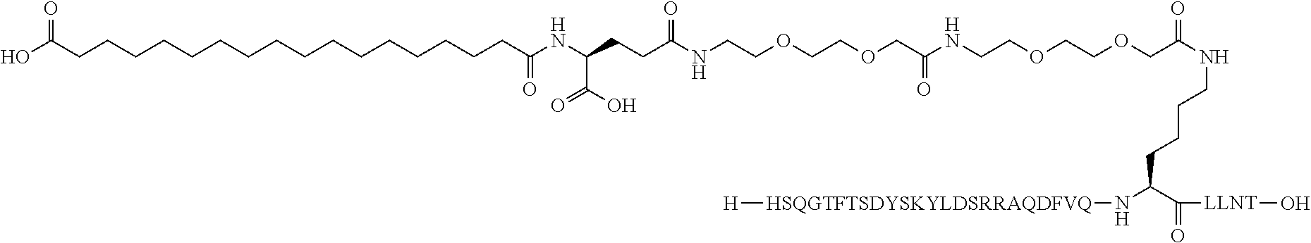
C(CCCC(N[HSQGTFTSDYSKYLDSRRAQDFVQ][H])C(=O)[LLNT]O)NC(COCCOCCNC(COCCOCCNC(CCC(NC(CCCCCCCCCCCCCCCCC(O)=O)=O)C(O)=O)=O)=O)=O
